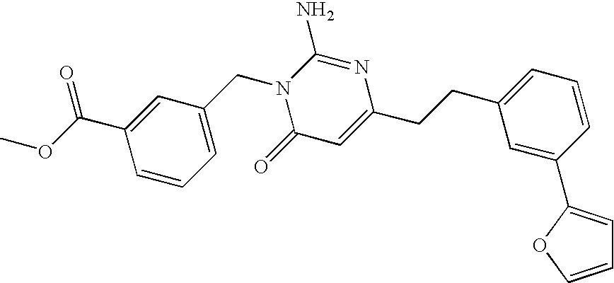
C1=COC(C2=CC(CCC3=CC(=O)N(CC4=CC=CC(C(OC)=O)=C4)C(N)=N3)=CC=C2)=C1
